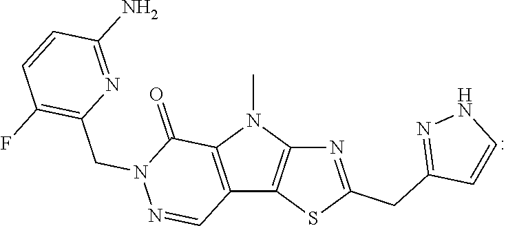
CN1C2=C(C3=C1C(=O)N(CC1=C(F)C=CC(N)=N1)N=C3)SC(CC1=NNC=C1)=N2
